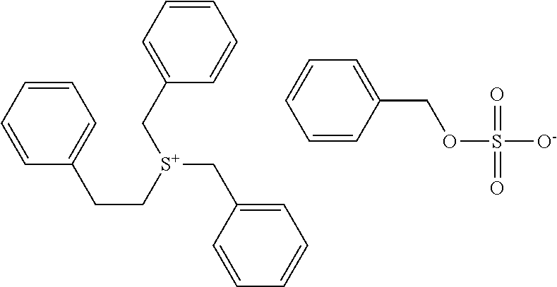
C1=CC(CC[S+](CC2=CC=CC=C2)CC2=CC=CC=C2)=CC=C1.C1=CC(COS([O-])(=O)=O)=CC=C1
